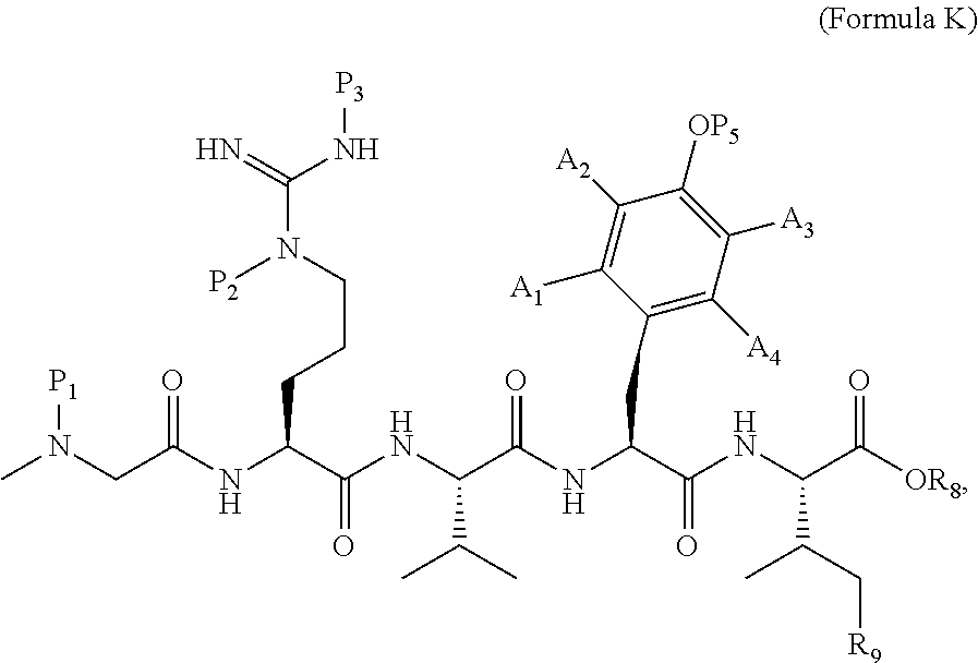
C(NC(C([OR8])=O)C(C[R9])C)(=O)C(NC(C(NC(C(NC(CN(C)[P1])=O)CCCN(C(=N)N[P3])[P2])=O)C(C)C)=O)CC1=C([A4])C([A3])=C([OP5])C([A2])=C1[A1]
